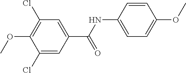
C1(Cl)=C(OC)C(Cl)=CC(C(=O)NC2=CC=C(OC)C=C2)=C1
